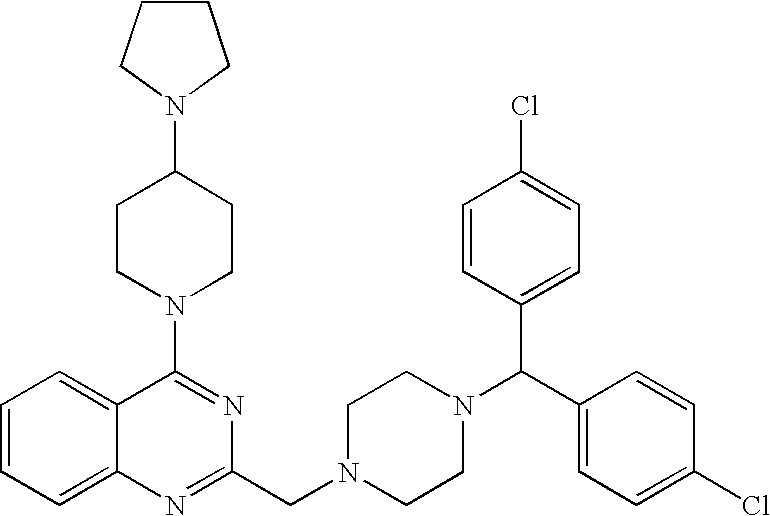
C1(N2CCC(N3CCCC3)CC2)=NC(CN2CCN(C(C3=CC=C(Cl)C=C3)C3=CC=C(Cl)C=C3)CC2)=NC2=CC=CC=C12
